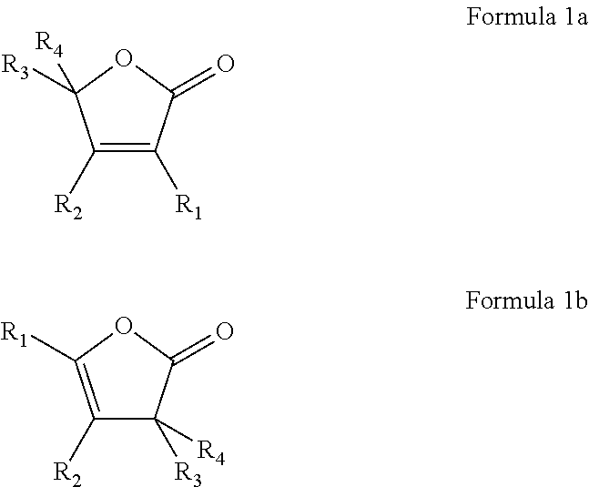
C1([R2])=C([R1])C(=O)OC1([R3])[R4].C1([R2])=C([R1])OC(=O)C1([R3])[R4]
